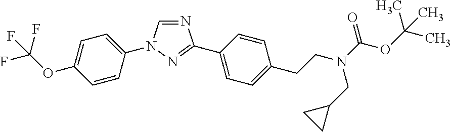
N1=CN(C2=CC=C(OC(F)(F)F)C=C2)N=C1C1=CC=C(CCN(C(OC(C)(C)C)=O)CC2CC2)C=C1
